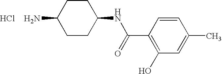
C1CC(N)CCC1NC(C1=C(O)C=C(C)C=C1)=O.Cl
